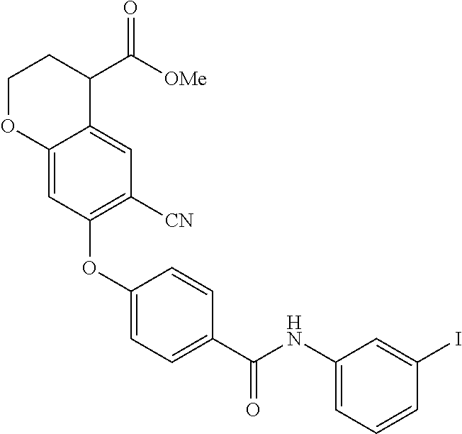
C1OC2=CC(OC3=CC=C(C(NC4=CC=CC(I)=C4)=O)C=C3)=C([CN])C=C2C(C([OMe])=O)C1
